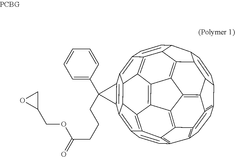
C12=C(C3=C4C5=C6C3C3C1=C1C7=C3C3=C6C6=C8C5C(C=C4)C4C=CC5C(C84)C4=C6C3=C3C7=C(C=C1)C1=C3=C4=C5CC1)C2(C1=CC=CC=C1)CCCC(OCC1CO1)=O
